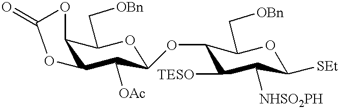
O=C1OC2C(C([OAc])C(OC3C([TESO])C([NHSO2PH])C([SEt])OC3C[OBn])OC2C[OBn])O1
